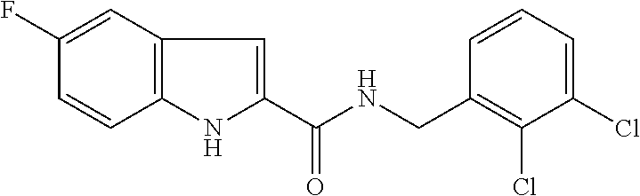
C1(F)=CC2=C(C=C1)NC(C(NCC1=C(Cl)C(Cl)=CC=C1)=O)=C2
